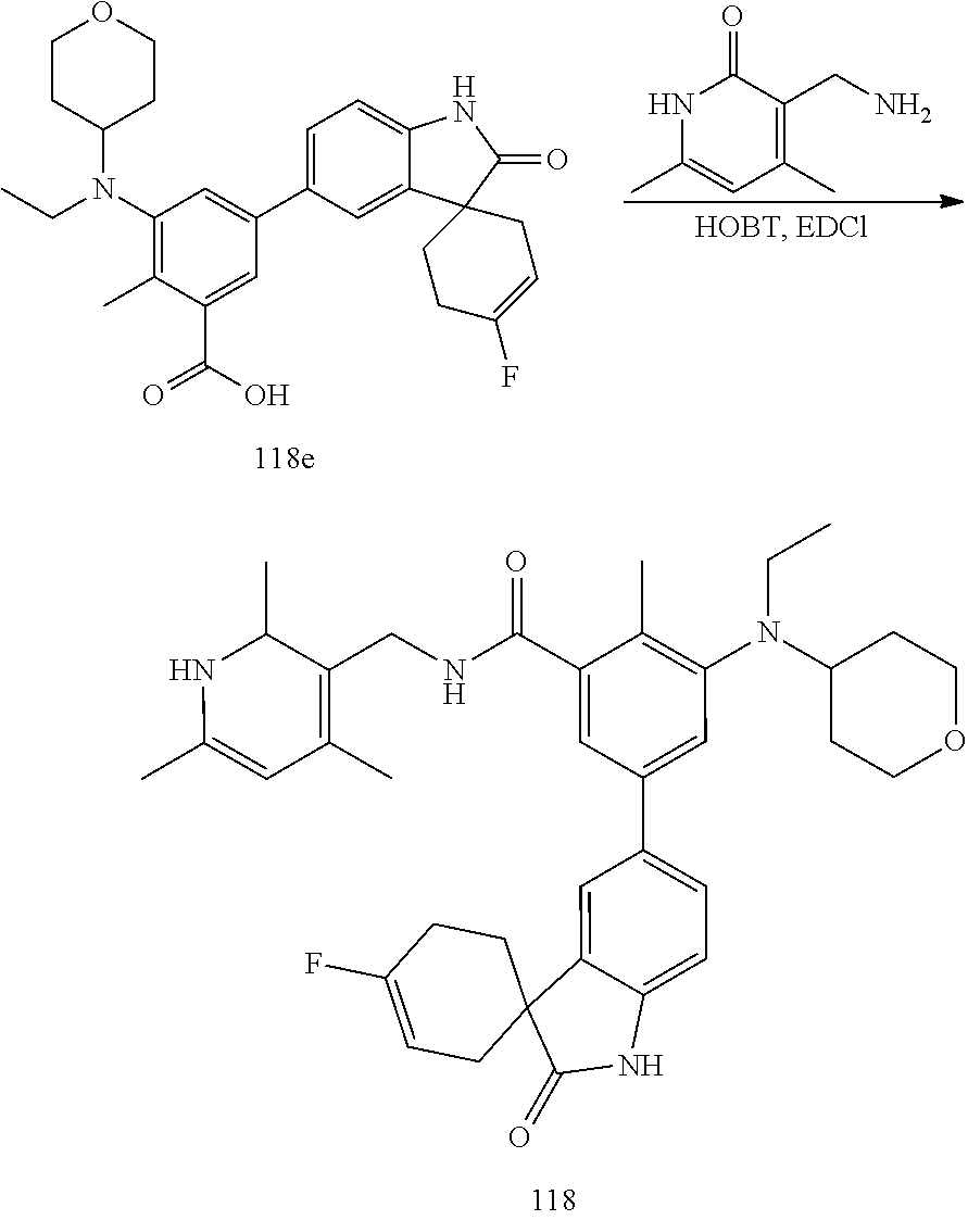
C1=C2C(=CC(C3=CC(N(C4CCOCC4)CC)=C(C)C(C(O)=O)=C3)=C1)C1(C(=O)N2)CCC(F)=CC1.N1C(C)=CC(C)=C(CN)C1=O.N(CC)(C1CCOCC1)C1=C(C)C(C(NCC2=C(C)C=C(C)NC2C)=O)=CC(C2=CC=C3C(=C2)C2(C(=O)N3)CCC(F)=CC2)=C1
